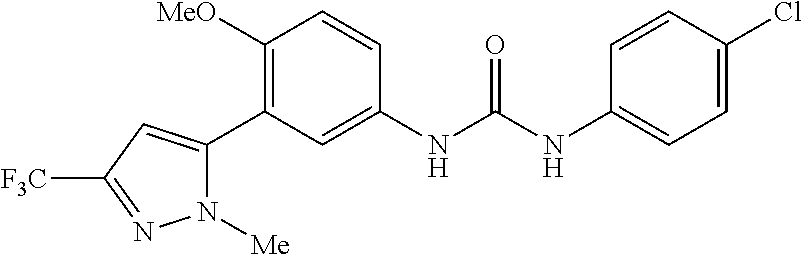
C1([OMe])=C(C2=CC([CF3])=NN2[Me])C=C(NC(=O)NC2=CC=C(Cl)C=C2)C=C1
